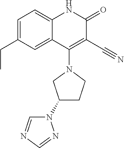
C1=C(CC)C=C2C(=C1)NC(=O)C(C#N)=C2N1CC(N2C=NC=N2)CC1
